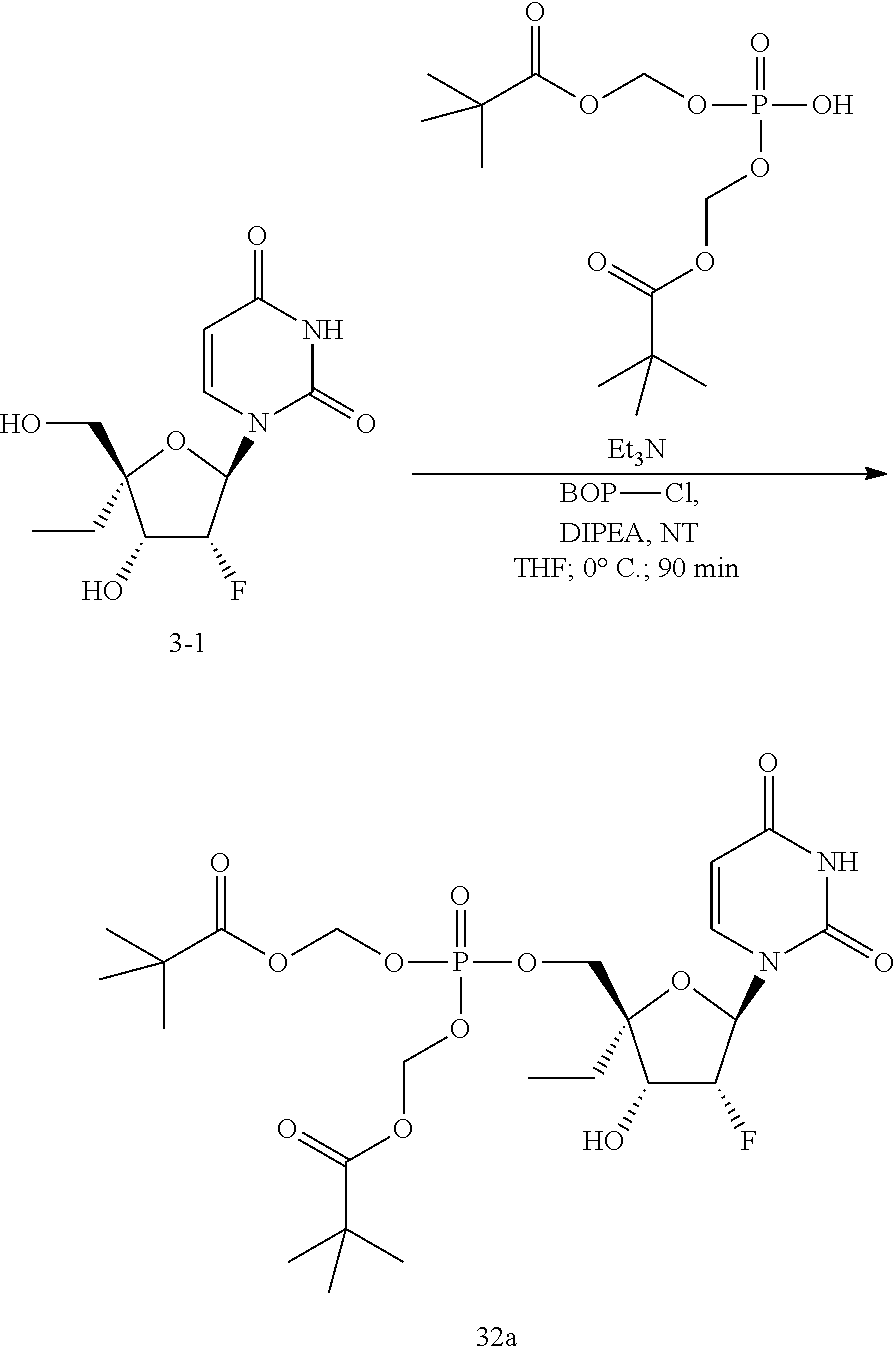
C1(O)C(F)C(N2C(=O)NC(=O)C=C2)OC1(COP(OCOC(C(C)(C)C)=O)(=O)OCOC(=O)C(C)(C)C)CC.O(COP(O)(=O)OCOC(C(C)(C)C)=O)C(C(C)(C)C)=O.[Et3N].C1(O)C(F)C(N2C(=O)NC(=O)C=C2)OC1(CO)CC.[BOP]Cl
